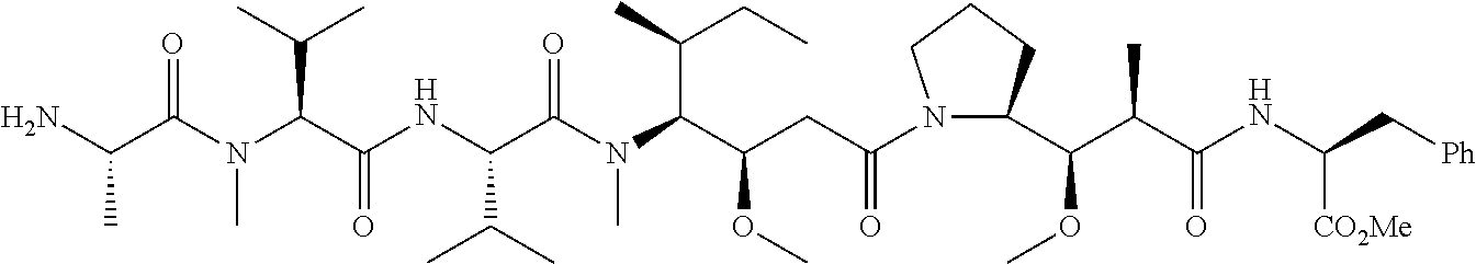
C1(C(C(C(NC(C[Ph])[CO2Me])=O)C)OC)CCCN1C(CC(C(N(C)C(=O)C(C(C)C)NC(C(N(C)C(C(N)C)=O)C(C)C)=O)C(C)CC)OC)=O
